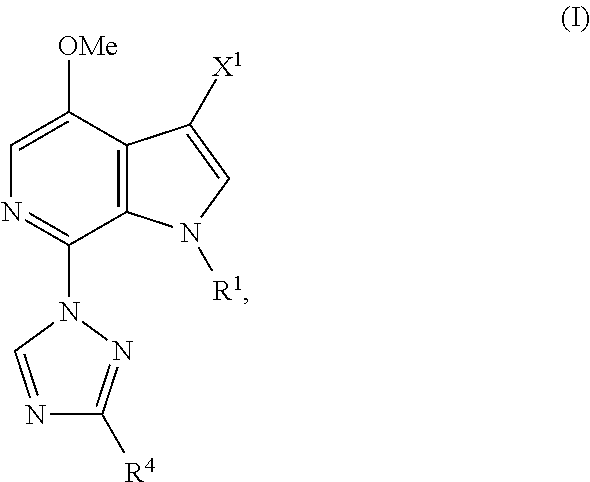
C1([OMe])=CN=C(N2N=C([R4])N=C2)C2=C1C([X1])=CN2[R1]
